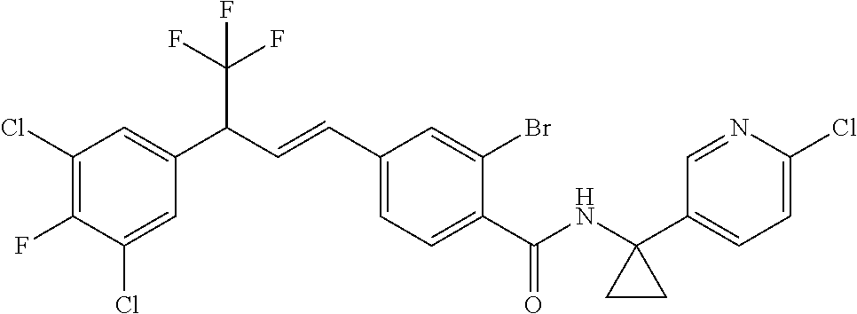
C1(Cl)=C(F)C(Cl)=CC(C(C=CC2=CC=C(C(=O)NC3(C4=CC=C(Cl)N=C4)CC3)C(Br)=C2)C(F)(F)F)=C1
